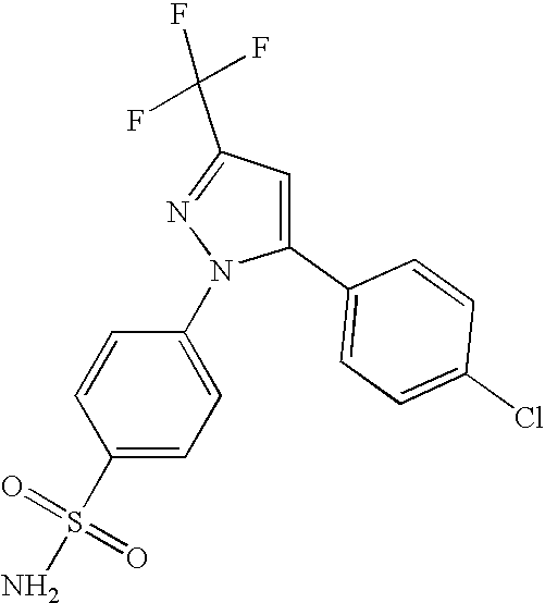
C1(C2=CC=C(Cl)C=C2)=CC(C(F)(F)F)=NN1C1=CC=C(S(=O)(=O)N)C=C1
